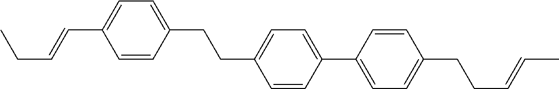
C1=CC(CCC2=CC=C(C3=CC=C(CCC=CC)C=C3)C=C2)=CC=C1C=CCC
